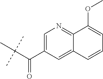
C(C(C1=CN=C2C(=C1)C=CC=C2OC)=O)(C)(C)C
